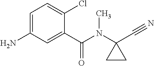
NC1=CC=C(Cl)C(C(N(C2(C#N)CC2)C)=O)=C1
